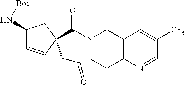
C1=CC(CC=O)(C(N2CCC3=C(C2)C=C([CF3])C=N3)=O)CC1N[Boc]
